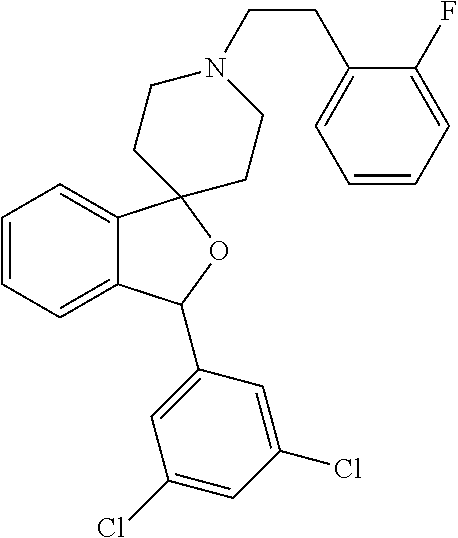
C1=C2C(=CC=C1)C1(OC2C2=CC(Cl)=CC(Cl)=C2)CCN(CCC2=CC=CC=C2F)CC1
